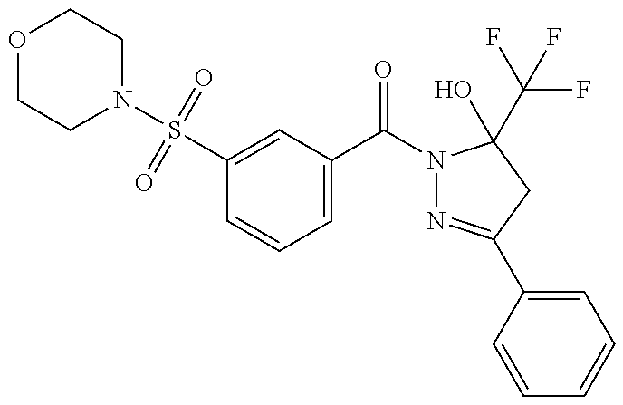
O1CCN(S(C2=CC(C(N3N=C(C4=CC=CC=C4)CC3(O)C(F)(F)F)=O)=CC=C2)(=O)=O)CC1
